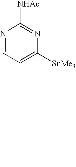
N1=CC=C([SnMe3])N=C1[NHAc]
